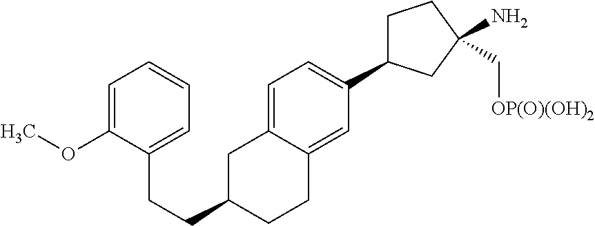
C1=C(OC)C(CCC2CCC3=CC(C4CCC(C[OP(O)(OH)2])(N)C4)=CC=C3C2)=CC=C1
